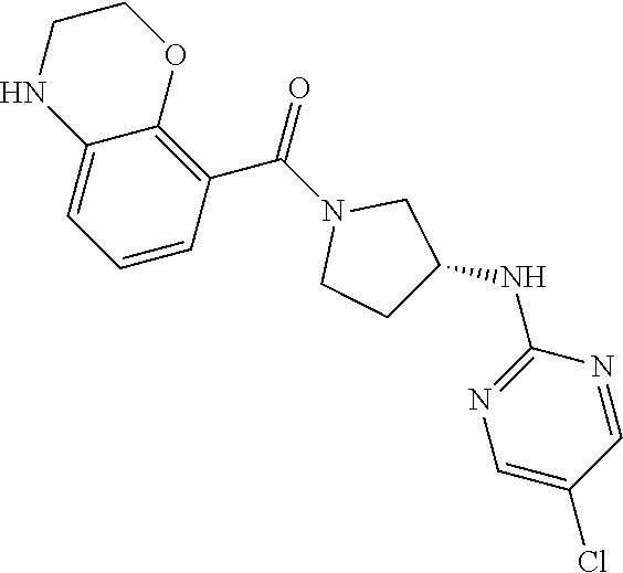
C1=CC(C(N2CCC(NC3=NC=C(Cl)C=N3)C2)=O)=C2C(=C1)NCCO2
